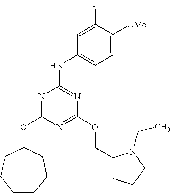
C1CCCC(OC2=NC(NC3=CC=C([OMe])C(F)=C3)=NC(OCC3CCCN3CC)=N2)CC1
